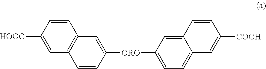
C1=CC([HOOC])=CC2=C1C=C([ORO]C1=CC=C3C(=C1)C=CC([COOH])=C3)C=C2
